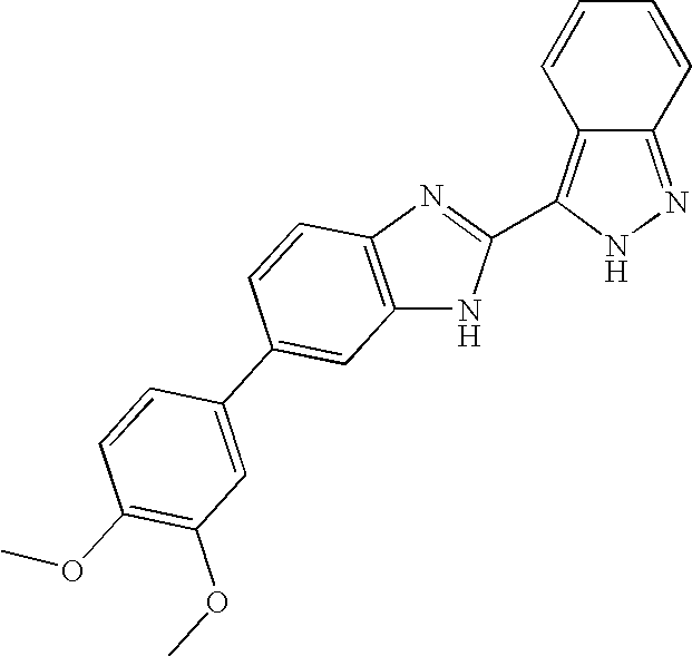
C1=CC2=C(C3=NC4=C(N3)C=C(C3=CC(OC)=C(OC)C=C3)C=C4)NN=C2C=C1
